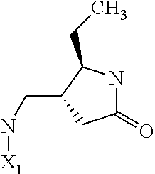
C1(=O)NC(CC)C(CN[X1])C1
